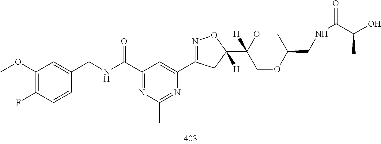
C1(OC)=C(F)C=CC(CNC(C2=NC(C)=NC(C3=NOC(C4([H])COC(CNC(=O)C(O)C)CO4)([H])C3)=C2)=O)=C1
